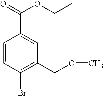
C1=CC(Br)=C(COC)C=C1C(=O)OCC
